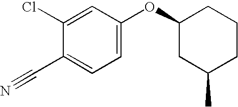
C1(OC2=CC=C(C#N)C(Cl)=C2)CC(C)CCC1
